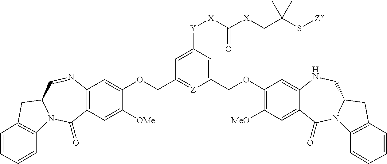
C12=C(C=C([OMe])C(OCC3=[Z]C(COC4=C([MeO])C=C5C(=C4)NCC4N(C5=O)C5=C(C4)C=CC=C5)=CC([Y][X]C([X]CC(S[Z])(C)C)=O)=C3)=C1)C(=O)N1C(C=N2)CC2=C1C=CC=C2
